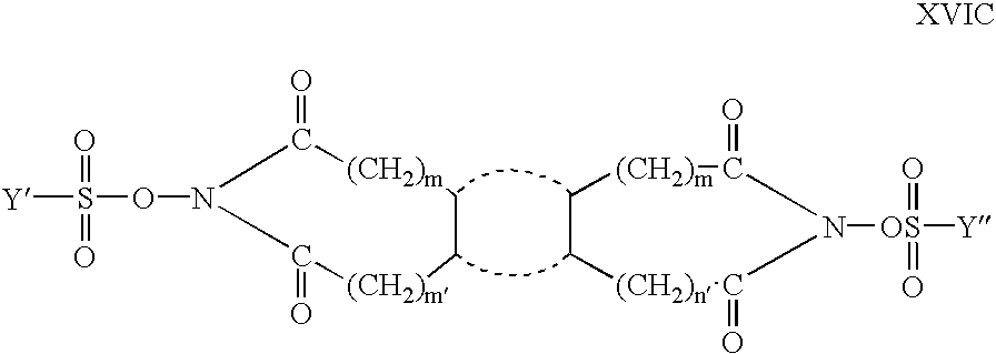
C1C[(CH2)n]C(=O)N([OS]([Y])(=O)=O)C(=O)[(CH2)m]1.[(CH2)m]1C(=O)N(OS(=O)(=O)[Y])C(=O)[(CH2)m]CC1
